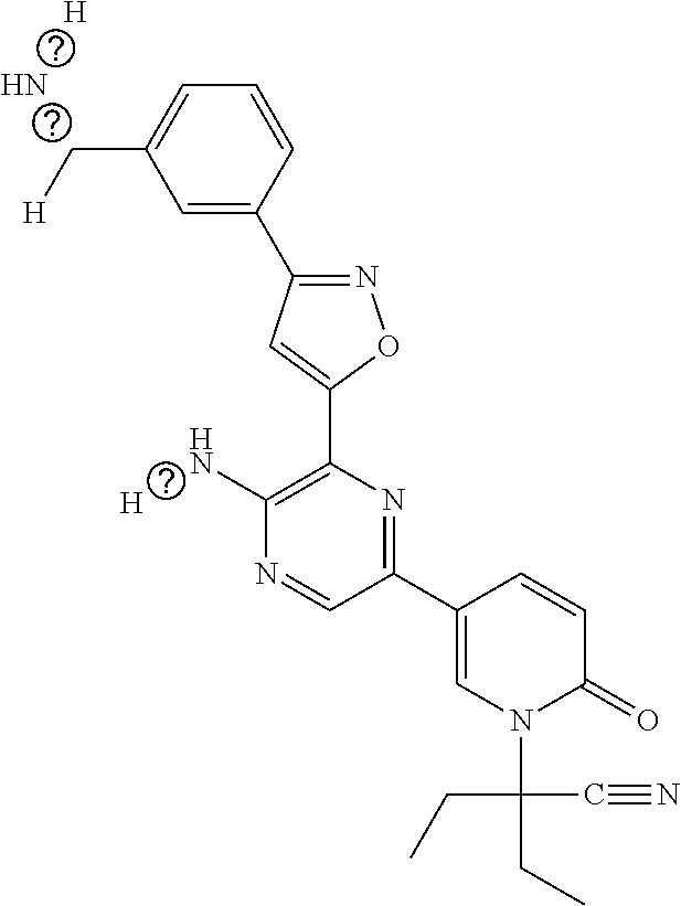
C1=C(C2=NOC(C3=C(N)N=CC(C4=CN(C(CC)(C#N)CC)C(=O)C=C4)=N3)=C2)C=CC=C1C[H].[H].[H].N
